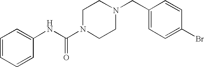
C1=CC=CC(NC(N2CCN(CC3=CC=C(Br)C=C3)CC2)=O)=C1
